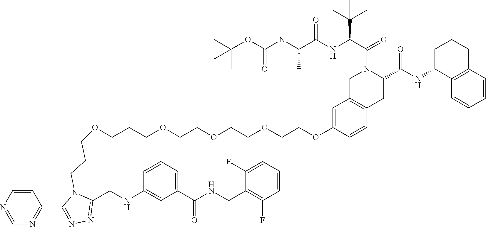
C1=CC2=C(C=C1OCCOCCOCCOCCCOCCCN1C(CNC3=CC(C(NCC4=C(F)C=CC=C4F)=O)=CC=C3)=NN=C1C1=NC=NC=C1)CN(C(C(NC(C(N(C(OC(C)(C)C)=O)C)C)=O)C(C)(C)C)=O)C(C(NC1C3=C(CCC1)C=CC=C3)=O)C2
